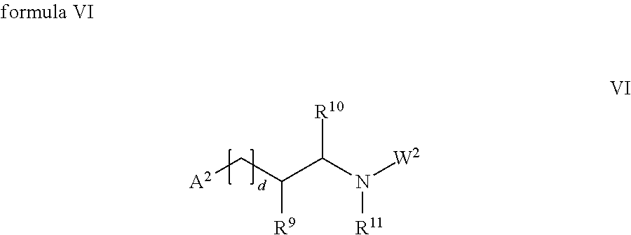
[A2]CC(C(N([W2])[R11])[R10])[R9]
